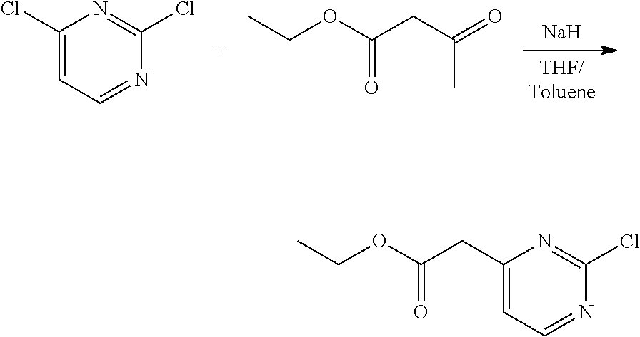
[Na].ClC1=CC=NC(Cl)=N1.CCOC(CC(C)=O)=O.CCOC(CC1=CC=NC(Cl)=N1)=O
